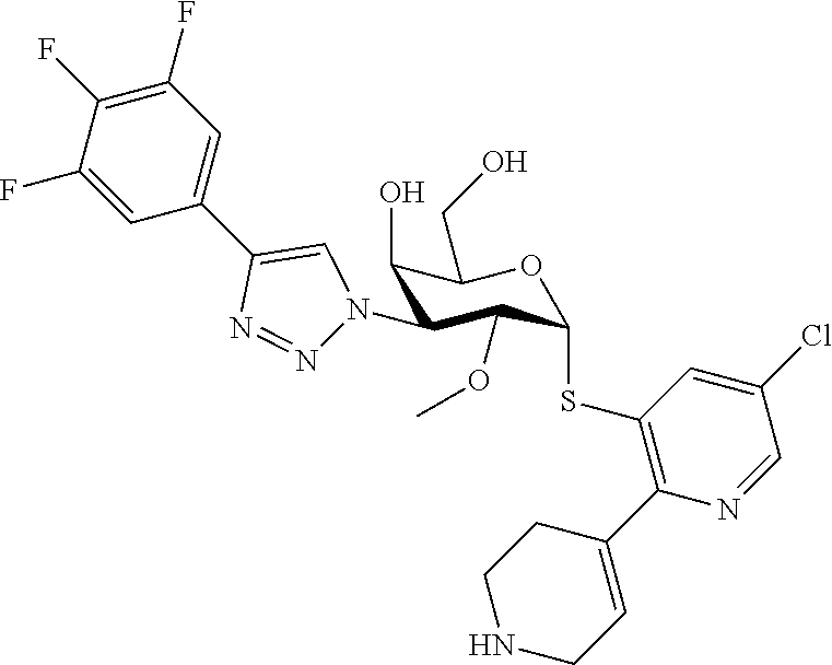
C1(O)C(N2N=NC(C3=CC(F)=C(F)C(F)=C3)=C2)C(OC)C(SC2=C(C3=CCNCC3)N=CC(Cl)=C2)OC1CO
